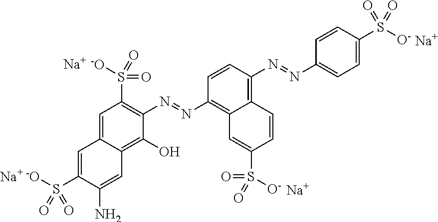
C1=C2C(=C(O)C(N=NC3=C4C(=C(N=NC5=CC=C(S([O-])(=O)=O)C=C5)C=C3)C=CC(S(=O)(=O)[O-])=C4)=C1S(=O)(=O)[-O])C=C(N)C(S([-O])(=O)=O)=C2.[Na].[Na].[Na].[Na]
